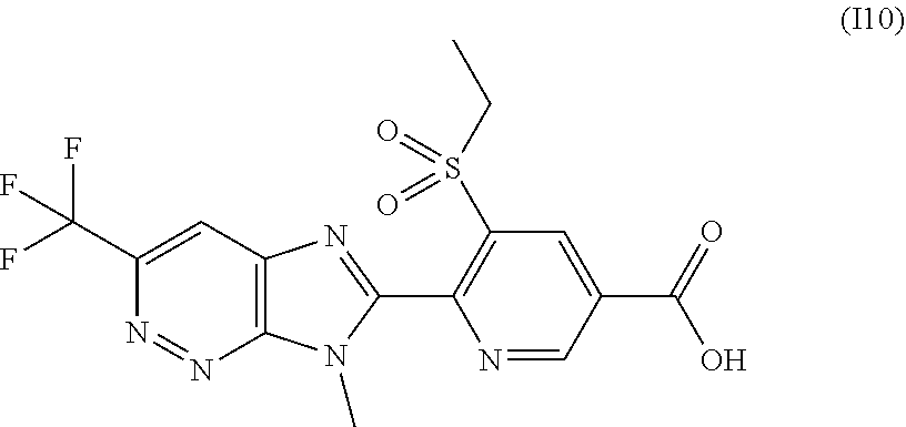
C1(C(F)(F)F)=CC2=C(N=N1)N(C)C(C1=C(S(CC)(=O)=O)C=C(C(=O)O)C=N1)=N2
